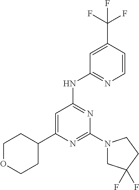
C1=C(C2CCOCC2)N=C(N2CC(F)(F)CC2)N=C1NC1=NC=CC(C(F)(F)F)=C1
